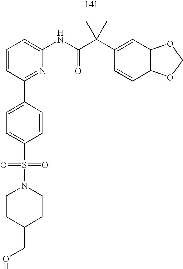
C1=CC=C(NC(C2(C3=CC4=C(C=C3)OCO4)CC2)=O)N=C1C1=CC=C(S(=O)(=O)N2CCC(CO)CC2)C=C1
